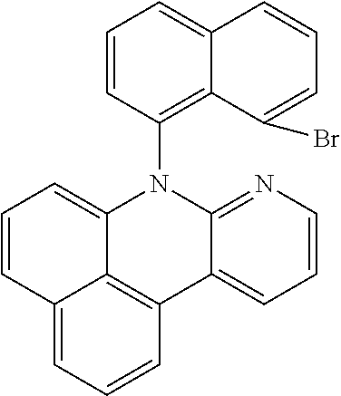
C1=CC2=CC=CC3=C2C(=C1)N(C1=C2C(=CC=C1)C=CC=C2Br)C1=NC=CC=C13
